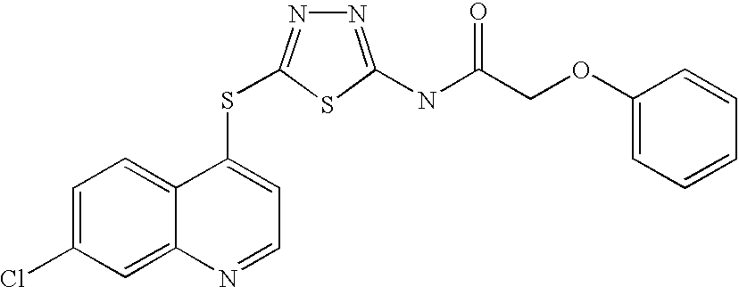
C1=C(Cl)C=C2C(=C1)C(SC1=NN=C(NC(=O)COC3=CC=CC=C3)S1)=CC=N2
